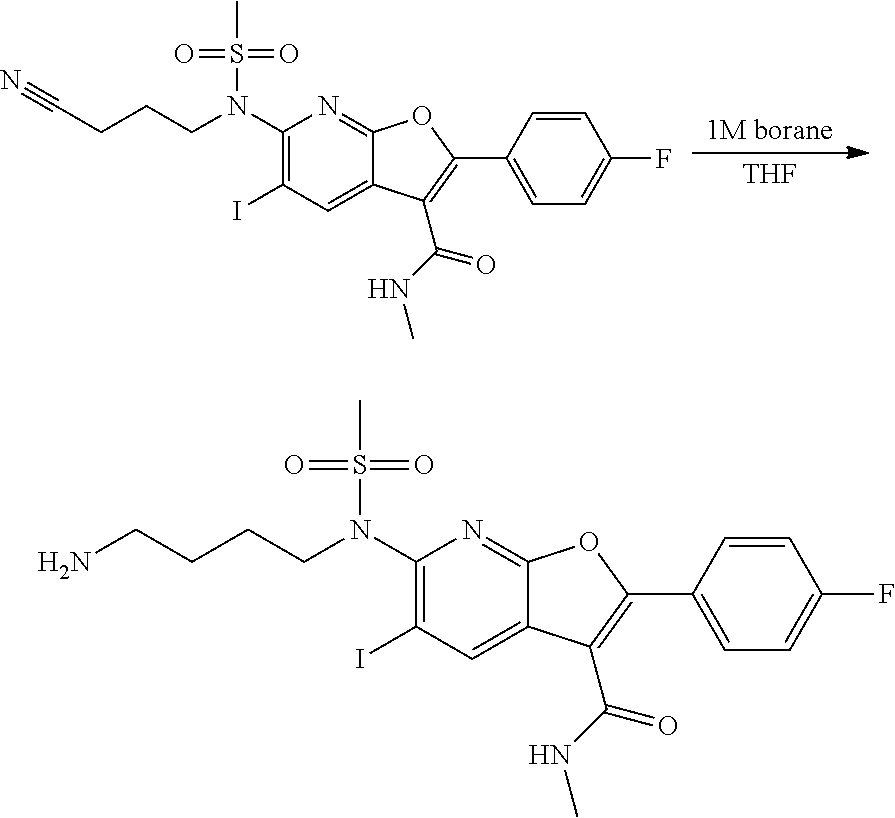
[1M borane].[THF].C(CCN(C1=C(I)C=C2C(=N1)OC(C1=CC=C(F)C=C1)=C2C(NC)=O)S(=O)(=O)C)C#N.NCCCCN(C1=C(I)C=C2C(=N1)OC(C1=CC=C(F)C=C1)=C2C(NC)=O)S(=O)(=O)C
